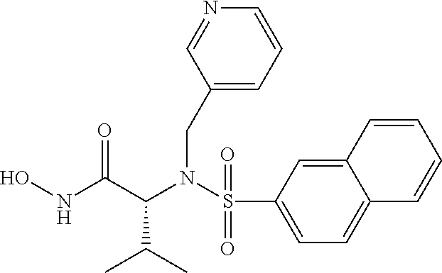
C12=CC(S(N(C(C(NO)=O)C(C)C)CC3=CC=CN=C3)(=O)=O)=CC=C1C=CC=C2
